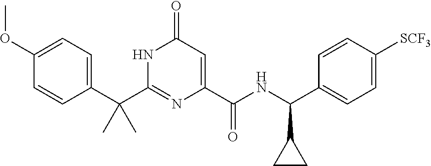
C(C1=CC=C(OC)C=C1)(C1=NC(C(NC(C2=CC=C([SCF3])C=C2)C2CC2)=O)=CC(=O)N1)(C)C
